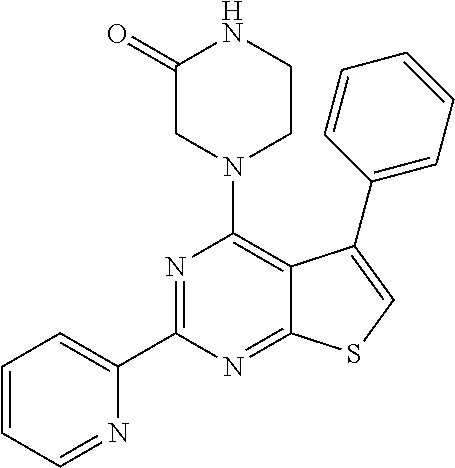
N1=C(C2=CC=CC=N2)N=C2C(=C1N1CCNC(=O)C1)C(C1=CC=CC=C1)=CS2
